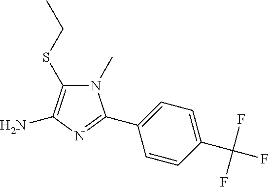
N1(C)C(SCC)=C(N)N=C1C1=CC=C(C(F)(F)F)C=C1
